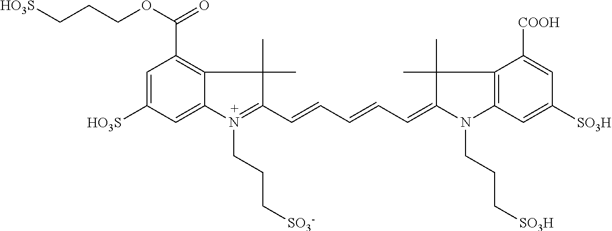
C1=C([HO3S])C=C2C(=C1C(OCCC[HO3S])=O)C(C)(C)C(C=CC=CC=C1C(C)(C)C3=C(C=C([SO3H])C=C3[COOH])N1CCC[SO3H])=N2CCC[SO3-]
